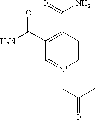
C1(C(=O)N)=C(C(N)=O)C=[N+](CC(=O)C)C=C1
